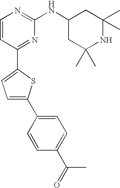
C1=CC(C2=CC=C(C3=CC=C(C(=O)C)C=C3)S2)=NC(NC2CC(C)(C)NC(C)(C)C2)=N1
